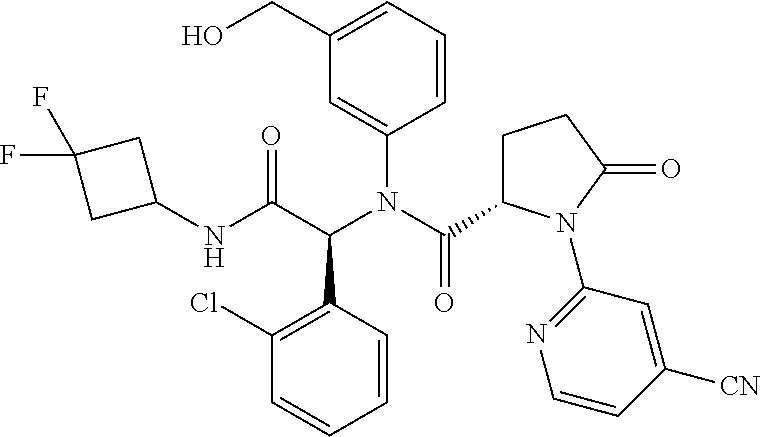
C1(C(C(NC2CC(F)(F)C2)=O)N(C(=O)C2CCC(=O)N2C2=NC=CC([CN])=C2)C2=CC(CO)=CC=C2)=C(Cl)C=CC=C1
